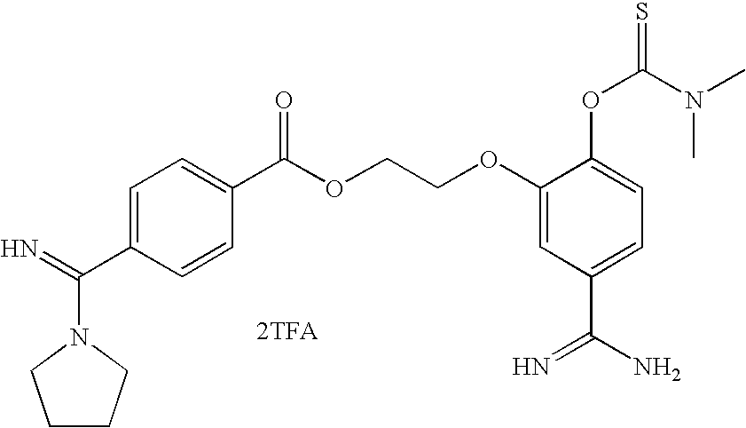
[2TFA].N1(C(=N)C2=CC=C(C(OCCOC3=CC(C(N)=N)=CC=C3OC(N(C)C)=S)=O)C=C2)CCCC1
